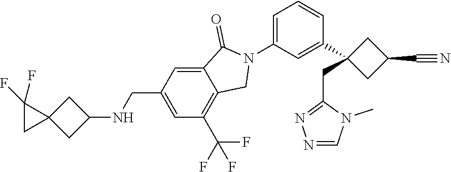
N1(C)C=NN=C1CC1(C2=CC(N3C(=O)C4=CC(CNC5CC6(C5)CC6(F)F)=CC(C(F)(F)F)=C4C3)=CC=C2)CC(C#N)C1
